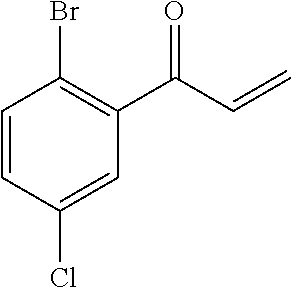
C1=CC(Cl)=CC(C(C=C)=O)=C1Br
